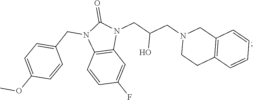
C12=C(C=CC=C1)CCN(CC(CN1C(=O)N(CC3=CC=C(OC)C=C3)C3=C1C=C(F)C=C3)O)C2
